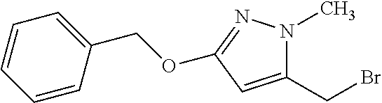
C1(CBr)=CC(OCC2=CC=CC=C2)=NN1C
